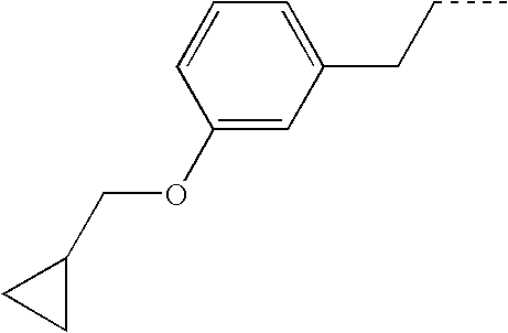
C1(OCC2CC2)=CC(CCC)=CC=C1
